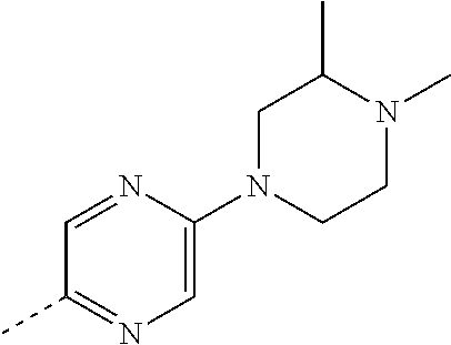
C1=NC(N2CCN(C)C(C)C2)=CN=C1C
